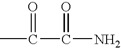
CC(C(N)=O)=O
